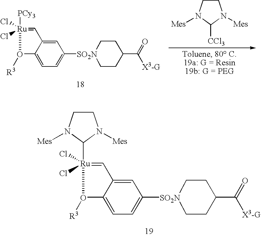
C1=C2C(=CC=C1[SO2N]1CCC(C([X3-G])=O)CC1)O([R3])[Ru]([PCy3])(Cl)(Cl)=C2.C1CN([Mes])C([CCl3])N1[Mes].C1=C2C(=CC=C1[SO2N]1CCC(C([X3-G])=O)CC1)O([R3])[Ru](C1N([Mes])CCN1[Mes])(Cl)(Cl)=C2
